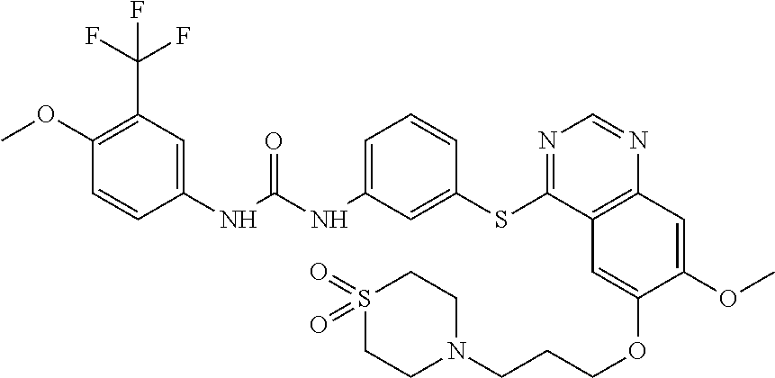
C1(OC)=C(C(F)(F)F)C=C(NC(NC2=CC=CC(SC3=NC=NC4=C3C=C(OCCCN3CCS(=O)(=O)CC3)C(OC)=C4)=C2)=O)C=C1
